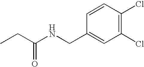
CCC(NCC1=CC(Cl)=C(Cl)C=C1)=O
